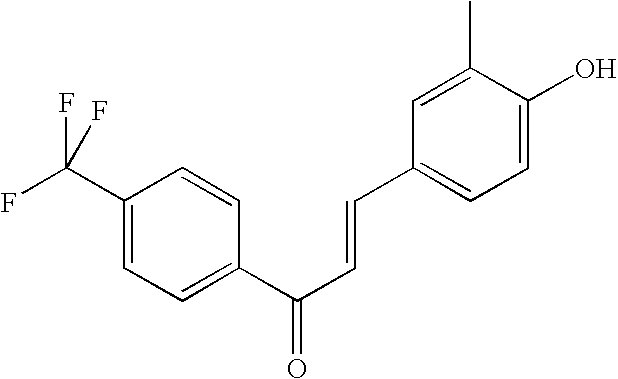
C1(C(F)(F)F)=CC=C(C(C=CC2=CC=C(O)C(C)=C2)=O)C=C1
